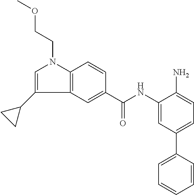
COCCN1C2=C(C=C(C(NC3=CC(C4=CC=CC=C4)=CC=C3N)=O)C=C2)C(C2CC2)=C1
